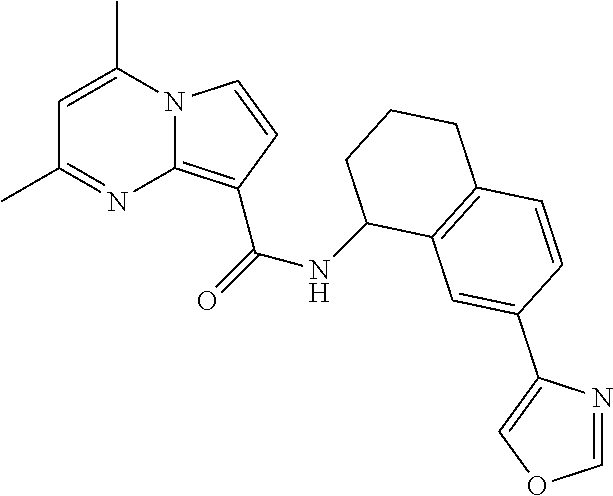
C1=C(C)N2C(=C(C(=O)NC3CCCC4=C3C=C(C3=COC=N3)C=C4)C=C2)N=C1C
